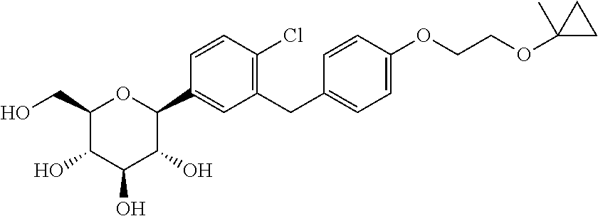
C1(CO)C(O)C(O)C(O)C(C2=CC(CC3=CC=C(OCCOC4(C)CC4)C=C3)=C(Cl)C=C2)O1
